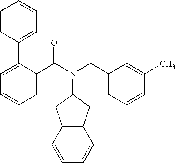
C1=CC=C(C2=CC=CC=C2)C(C(N(CC2=CC=CC(C)=C2)C2CC3=C(C2)C=CC=C3)=O)=C1
